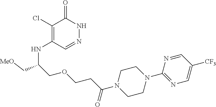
C1(Cl)=C(NC(COCCC(N2CCN(C3=NC=C([CF3])C=N3)CC2)=O)C[MeO])C=NNC1=O
